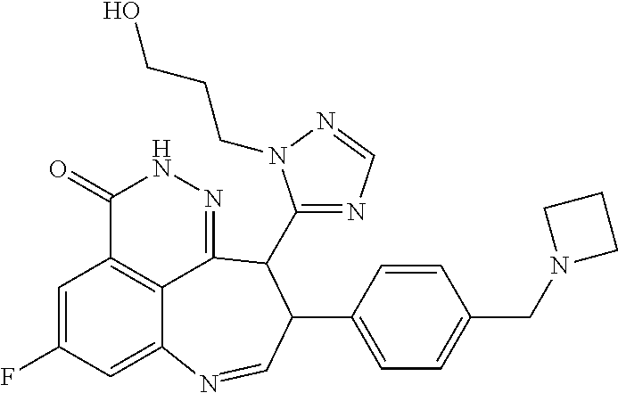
C1=C(F)C=C2C3=C1C(=O)NN=C3C(C1=NC=NN1CCCO)C(C1=CC=C(CN3CCC3)C=C1)C=N2
